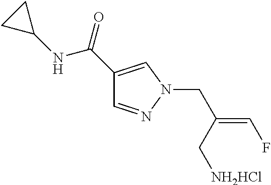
C1(C(=O)NC2CC2)=CN(CC(=CF)C[NH2HCl])N=C1
